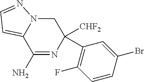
C1(C2=C(F)C=CC(Br)=C2)([CHF2])CN2C(=CC=N2)C(N)=N1
